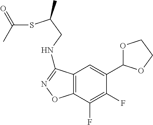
C12=C(C(F)=C(F)C(C3OCCO3)=C1)ON=C2NCC(SC(C)=O)C
